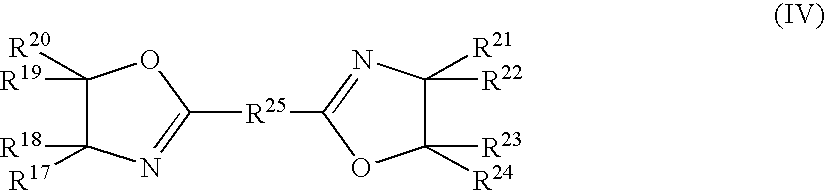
C1([R19])([R20])C([R18])([R17])N=C([R25]C2=NC([R22])([R21])C([R23])([R24])O2)O1
